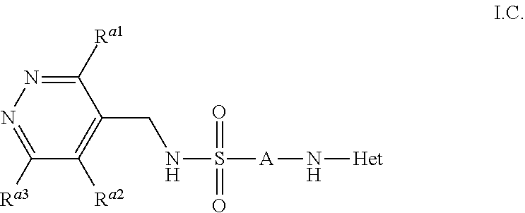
C1([Ra1])=NN=C([Ra3])C([Ra2])=C1CNS([A]N[Het])(=O)=O
